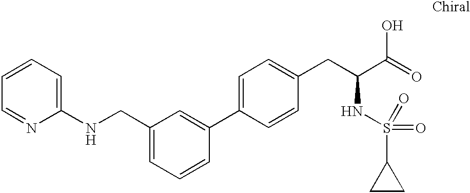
C1=CC=C(NCC2=CC=CC(C3=CC=C(CC(C(=O)O)NS(=O)(=O)C4CC4)C=C3)=C2)N=C1
